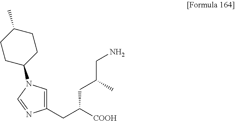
C1(CC([COOH])CC(CN)C)=CN(C2CCC(C)CC2)C=N1
